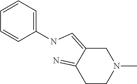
C1C(=CNC2=CC=CC=C2)C(=N)CCN1C
